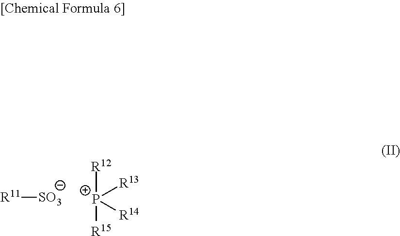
[R11][SO3].[R12][P+]([R13])([R15])[R14]
